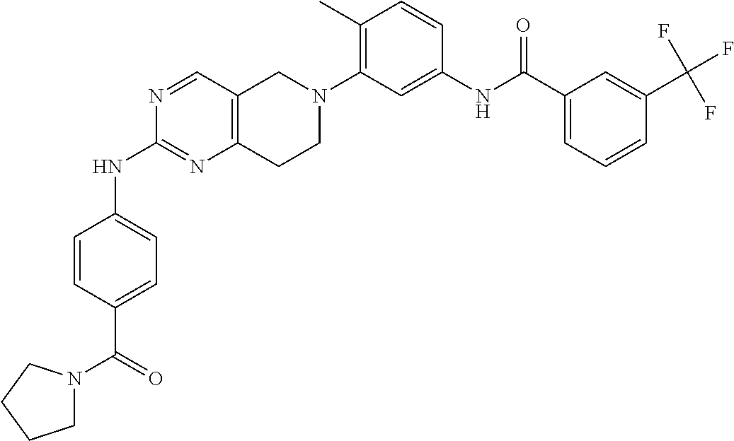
N1=CC2=C(N=C1NC1=CC=C(C(=O)N3CCCC3)C=C1)CCN(C1=C(C)C=CC(NC(C3=CC=CC(C(F)(F)F)=C3)=O)=C1)C2
